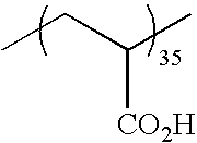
CCC(C)[CO2H]
